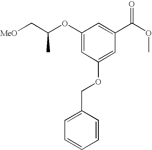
O(C1=CC(OCC2=CC=CC=C2)=CC(C(OC)=O)=C1)C(C[MeO])C
